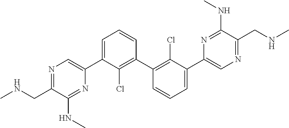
N1=C(CNC)C(NC)=NC(C2=CC=CC(C3=C(Cl)C(C4=CN=C(CNC)C(NC)=N4)=CC=C3)=C2Cl)=C1
